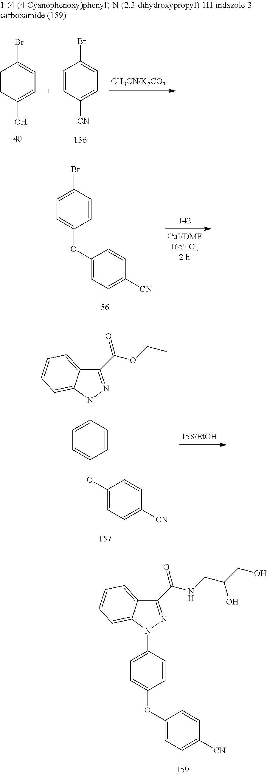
C1=CC(OC2=CC=C([CN])C=C2)=CC=C1Br.C1=CC(OC2=CC=C([CN])C=C2)=CC=C1N1C2=CC=CC=C2C(C(NCC(CO)O)=O)=N1.C1=CC(O)=CC=C1Br.C1=CC([CN])=CC=C1Br.C1=CC(OC2=CC=C([CN])C=C2)=CC=C1N1C2=CC=CC=C2C(C(OCC)=O)=N1
